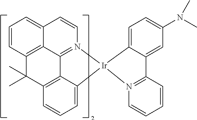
C1=CC2=C3C(=C1)C=CN1=C3C3=C(C=CC=C3[Ir]13C1=CC=C(N(C)C)C=C1C1=N3C=CC=C1)C2(C)C
